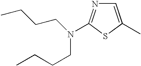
C1=C(C)SC(N(CCCC)CCCC)=N1
